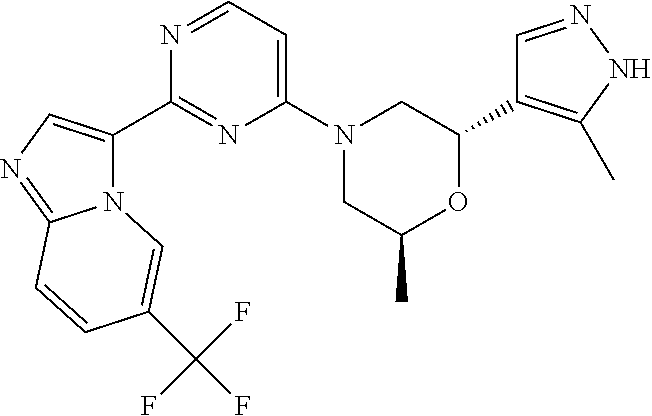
N12C(C3=NC(N4CC(C)OC(C5=C(C)NN=C5)C4)=CC=N3)=CN=C1C=CC(C(F)(F)F)=C2
